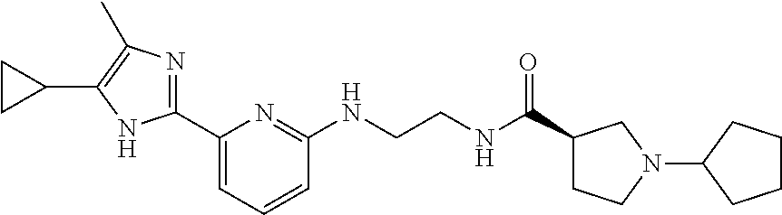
C1(C2=NC(C)=C(C3CC3)N2)=CC=CC(NCCNC(C2CCN(C3CCCC3)C2)=O)=N1
